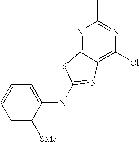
C1(NC2=NC3=C(Cl)N=C(C)N=C3S2)=CC=CC=C1[SMe]
